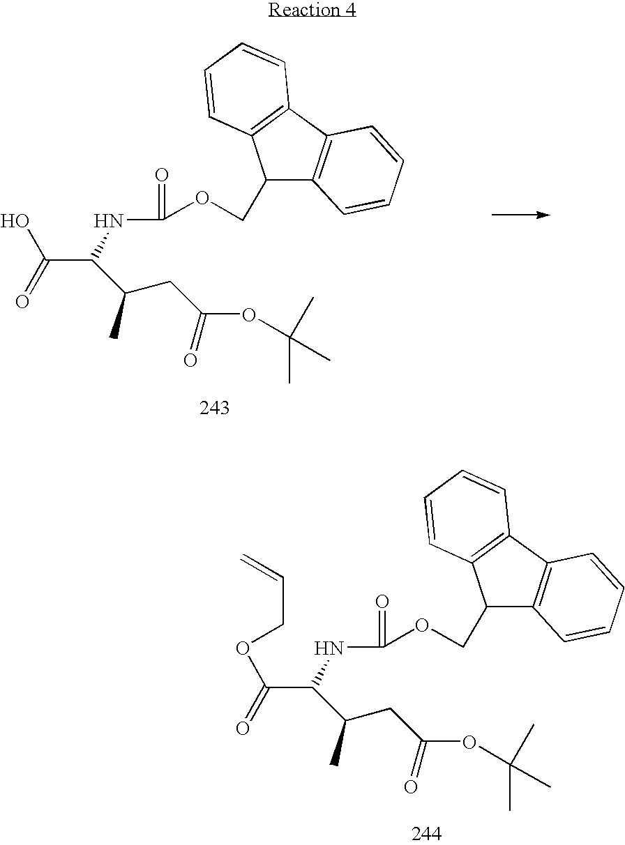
C(O)(=O)C(NC(=O)OCC1C2=C(C3=C1C=CC=C3)C=CC=C2)C(CC(OC(C)(C)C)=O)C.C(OCC=C)(=O)C(NC(=O)OCC1C2=C(C3=C1C=CC=C3)C=CC=C2)C(CC(OC(C)(C)C)=O)C
